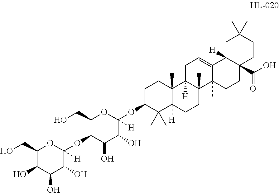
C1C(OC2([H])OC(CO)C(OC3([H])OC(CO)C(O)C(O)C3O)C(O)C2O)C(C)(C)C2([H])C(C)(C1)C1([H])C(C)(CC2)C2(C)C(=CC1)C1([H])C(C(O)=O)(CC2)CCC(C)(C)C1
